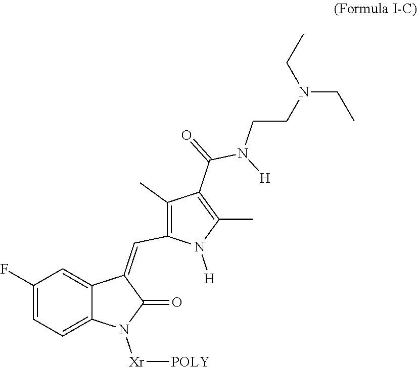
C1(F)=CC=C2C(=C1)C(=CC1=C(C)C(C(=O)N([H])CCN(CC)CC)=C(C)N1[H])C(=O)N2[Xr][POLY]
